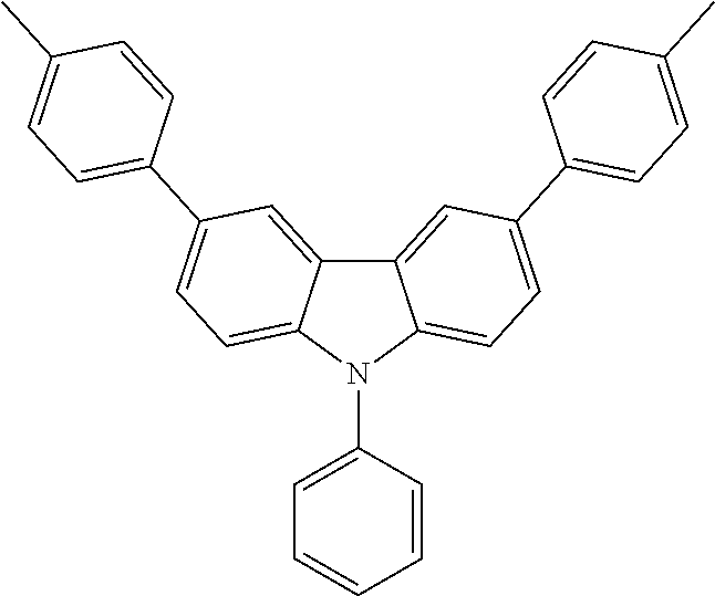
C1=CC(N2C3=CC=C(C4=CC=C(C)C=C4)C=C3C3=CC(C4=CC=C(C)C=C4)=CC=C23)=CC=C1
